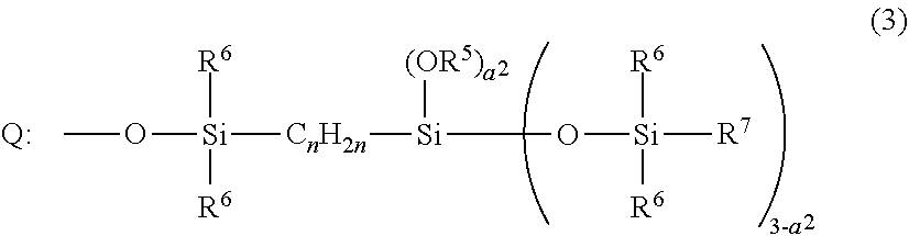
CO[Si]([CnH2n][Si](O[Si]([R7])([R6])[R6])[(OR5)a])([R6])[R6].[Q:]
